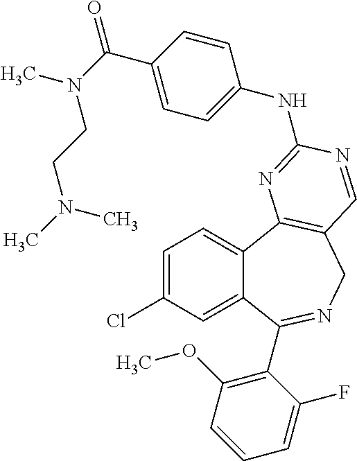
C1=C(Cl)C=C2C(=C1)C1=C(CN=C2C2=C(OC)C=CC=C2F)C=NC(NC2=CC=C(C(=O)N(C)CCN(C)C)C=C2)=N1
